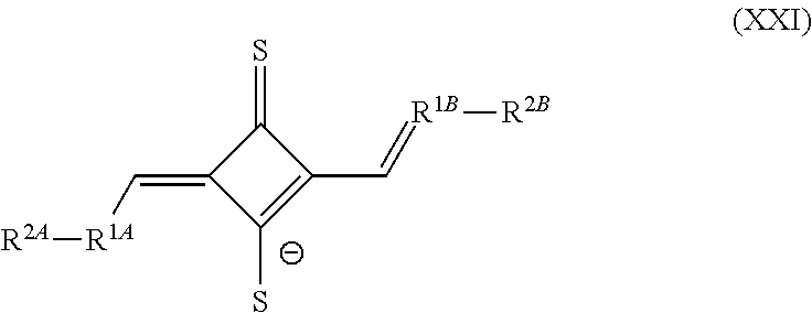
C1(S)=C(C=[R1B][R2B])C(=S)C1=C[R1A][R2A]
